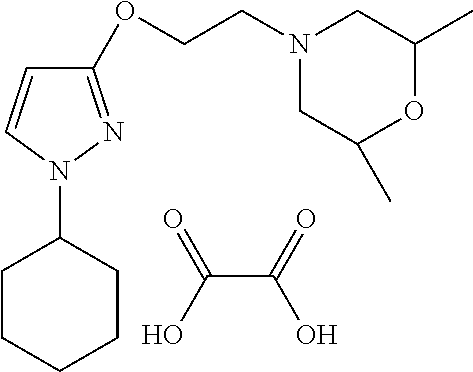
OC(=O)C(O)=O.C1CCCCC1N1N=C(OCCN2CC(C)OC(C)C2)C=C1
